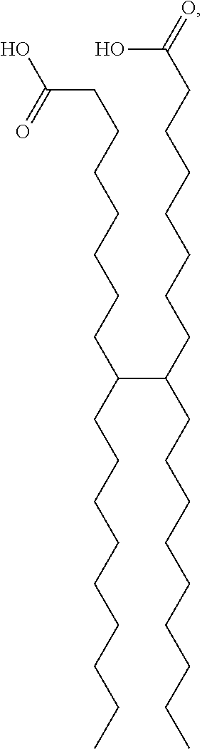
C(CCCCCC(CCCCCCCCC)C(CCCCCCCC(=O)O)CCCCCCCCC)CC(O)=O
